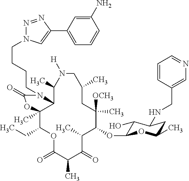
C1(OC2C(O)C(NCC3=CN=CC=C3)CC(C)O2)C([OCH3])(C)CC(C)CN([H])C(C)C2C(C)(C(CC)OC(=O)C(C)C(=O)C1C)OC(=O)N2CCCCN1N=NC(C2=CC=CC(N)=C2)=C1
